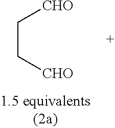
C(C[CHO])[CHO]
